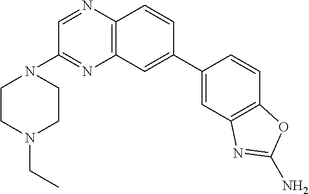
C12=C(C=C(C3=CC4=C(C=C3)OC(N)=N4)C=C1)N=C(N1CCN(CC)CC1)C=N2
